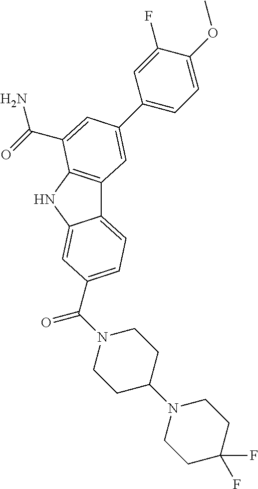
C12=CC=C(C(N3CCC(N4CCC(F)(F)CC4)CC3)=O)C=C1NC1=C2C=C(C2=CC=C(OC)C(F)=C2)C=C1C(=O)N
